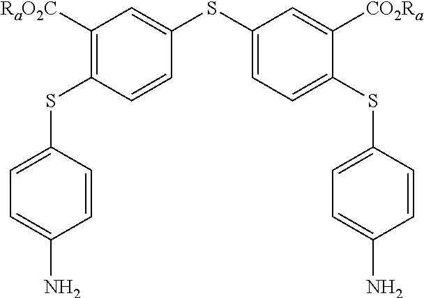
C1([RaO2C])=C(SC2=CC=C(N)C=C2)C=CC(SC2=CC=C(SC3=CC=C(N)C=C3)C([CO2Ra])=C2)=C1
